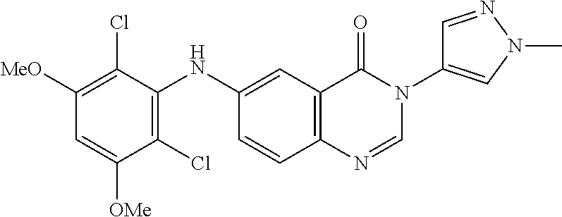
C1(Cl)=C(NC2=CC3=C(C=C2)N=CN(C2=CN(C)N=C2)C3=O)C(Cl)=C([MeO])C=C1[OMe]
